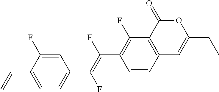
C1=CC2=C(C(F)=C1C(=C(C1=CC=C(C=C)C(F)=C1)F)F)C(=O)OC(CC)=C2
